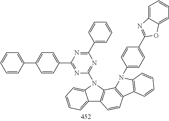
C12=CC=CC=C1N(C1=NC(C3=CC=CC=C3)=NC(C3=CC=C(C4=CC=CC=C4)C=C3)=N1)C1=C2C=CC2=C1N(C1=CC=C(C3=NC4=CC=CC=C4O3)C=C1)C1=C2C=CC=C1
